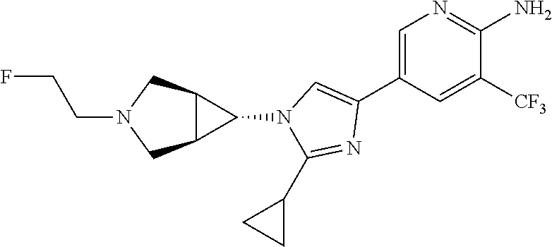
C1=C(C2=CN(C3C4C3CN(CCF)C4)C(C3CC3)=N2)C=C([CF3])C(N)=N1
